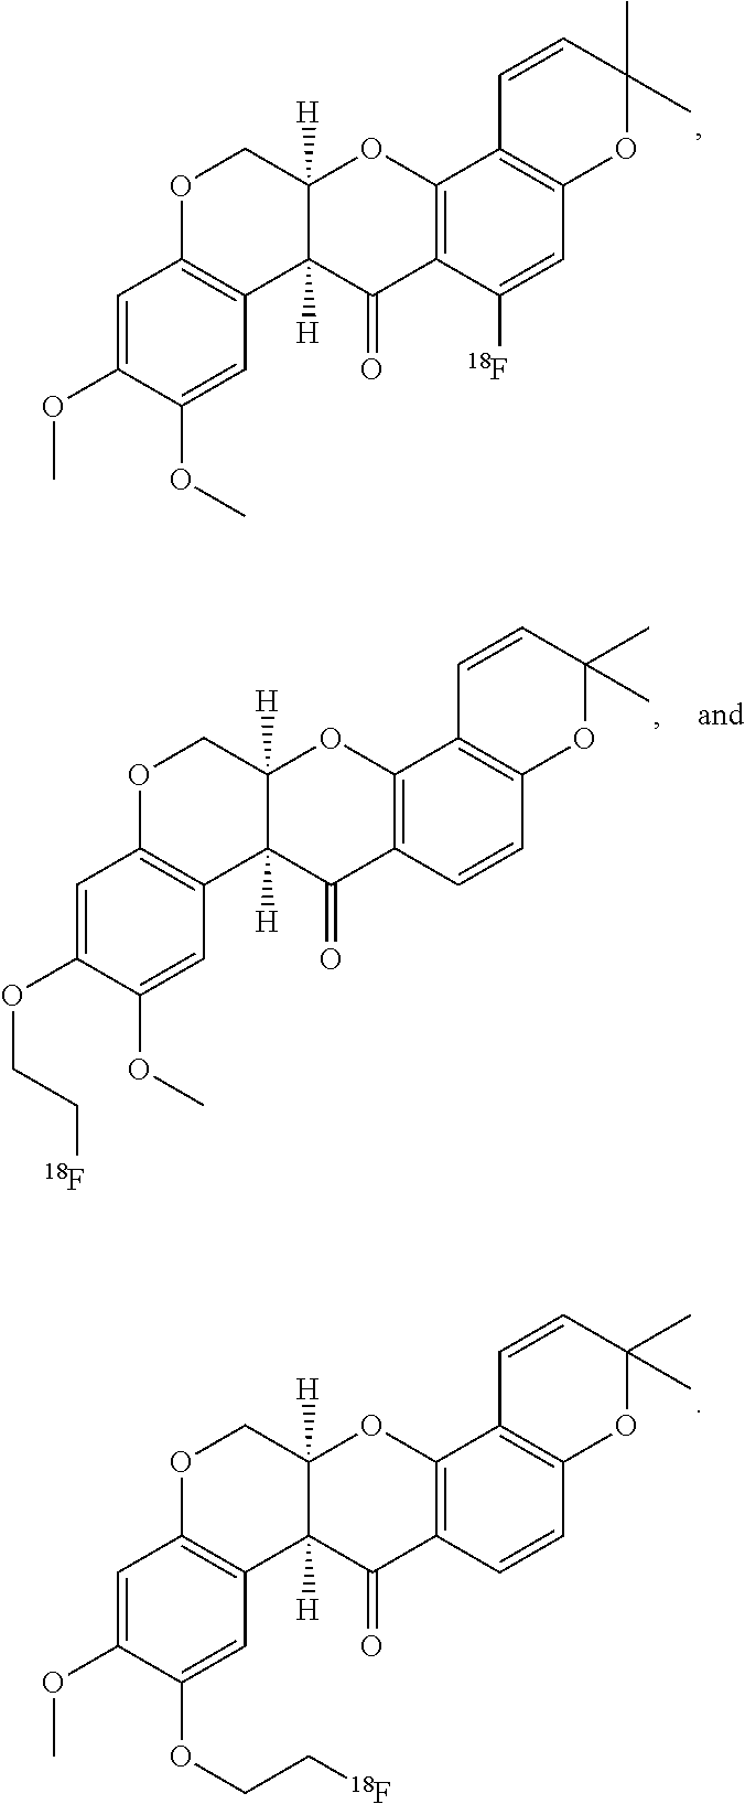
C1=C(OC)C(OC)=CC2=C1OCC1([H])C2([H])C(=O)C2=C(O1)C1=C(C=C2[18F])OC(C)(C)C=C1.C1=C(OCC[18F])C(OC)=CC2=C1OCC1([H])C2([H])C(=O)C2=C(O1)C1=C(C=C2)OC(C)(C)C=C1.C1=C(OC)C(OCC[18F])=CC2=C1OCC1([H])C2([H])C(=O)C2=C(O1)C1=C(C=C2)OC(C)(C)C=C1
